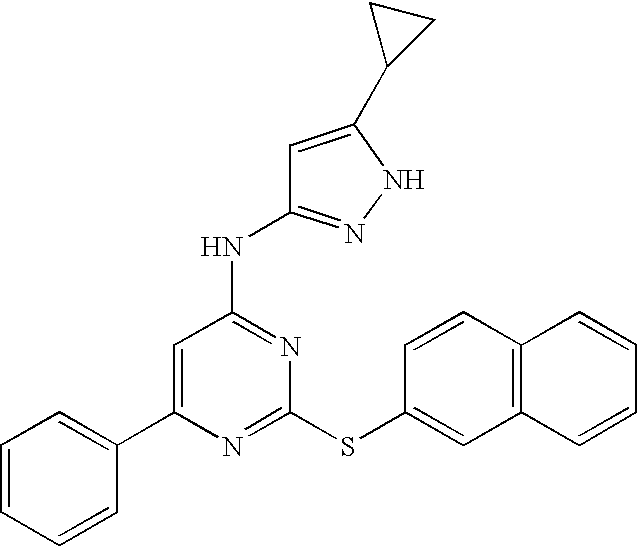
C1(C2=CC=CC=C2)=CC(NC2=NNC(C3CC3)=C2)=NC(SC2=CC3=C(C=C2)C=CC=C3)=N1
